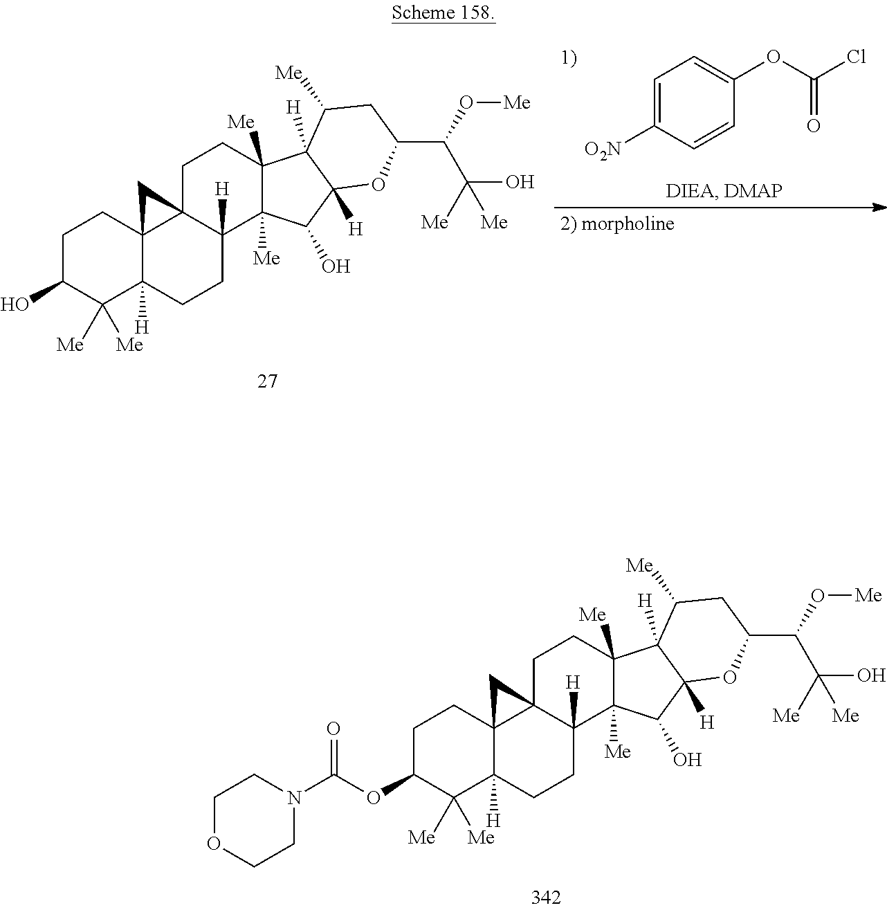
O(C1C([Me])([Me])C2([H])C3(CC1)C1(C([H])(CC2)C2([Me])C([Me])(CC1)C1([H])C([H])(C2O)OC(C(C([Me])(O)[Me])O[Me])CC1[Me])C3)C(=O)N1CCOCC1.C1=C([O2N])C=CC(OC(=O)Cl)=C1.OC1C([Me])([Me])C2([H])C3(CC1)C1(C([H])(CC2)C2([Me])C([Me])(CC1)C1([H])C([H])(C2O)OC(C(C([Me])(O)[Me])O[Me])CC1[Me])C3
